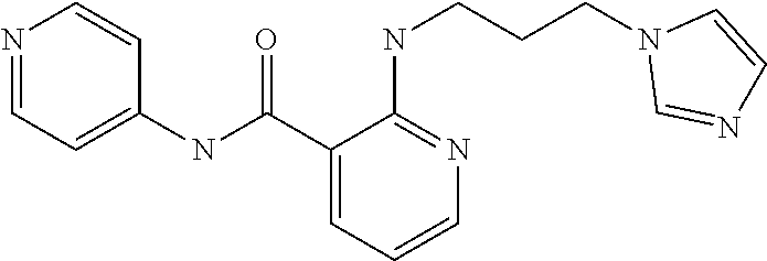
N1=CC=C(NC(=O)C2=CC=CN=C2NCCCN2C=NC=C2)C=C1
